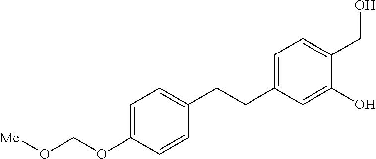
C1=C(CCC2=CC=C(OCO[Me])C=C2)C=C(O)C(CO)=C1
